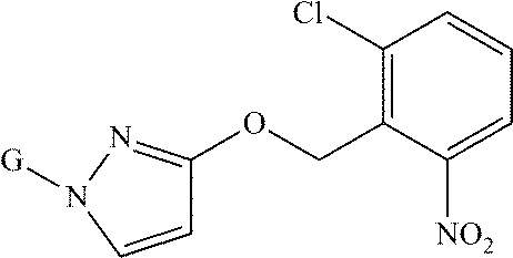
C1=CN([G])N=C1OCC1=C(Cl)C=CC=C1[NO2]
